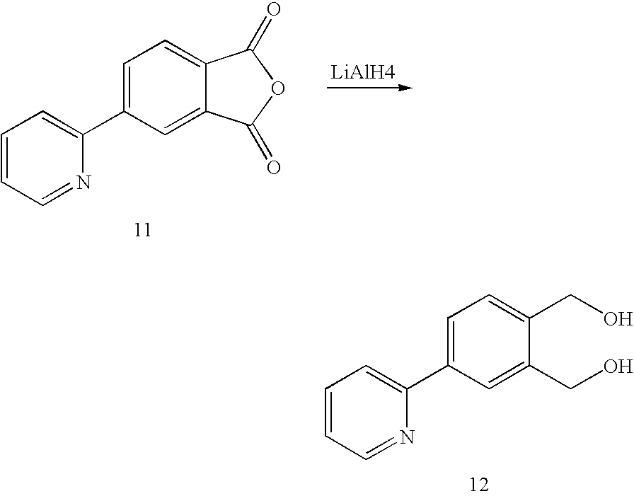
[LiAlH4].C1=C(C2=CC=CC=N2)C=C2C(=C1)C(=O)OC2=O.C1=C(C2=CC=CC=N2)C=C(CO)C(CO)=C1
